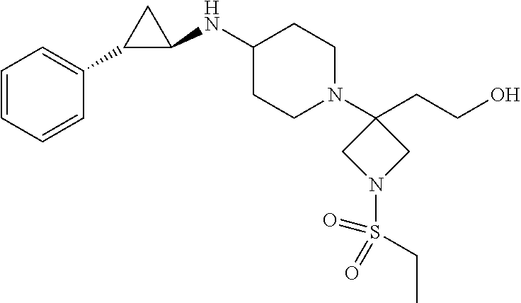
C1=CC=CC(C2C(NC3CCN(C4(CCO)CN(S(=O)(=O)CC)C4)CC3)C2)=C1
